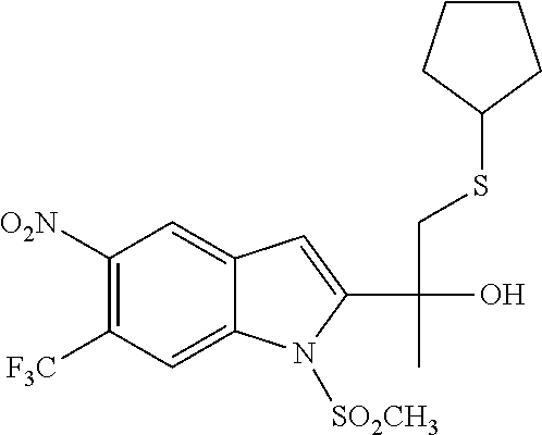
C1([O2N])=C([F3C])C=C2C(=C1)C=C(C(O)(CSC1CCCC1)C)N2[SO2CH3]
